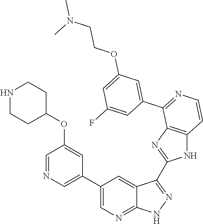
C1=NC=C(C2=CN=C3C(=C2)C(C2=NC4=C(N2)C=CN=C4C2=CC(OCCN(C)C)=CC(F)=C2)=N[N H]3)C=C1OC1CCNCC1
